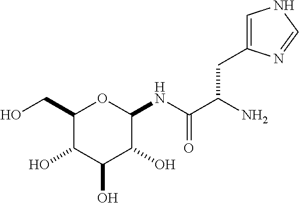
C1(CO)C(O)C(O)C(O)C(NC(C(N)CC2=CNC=N2)=O)O1
